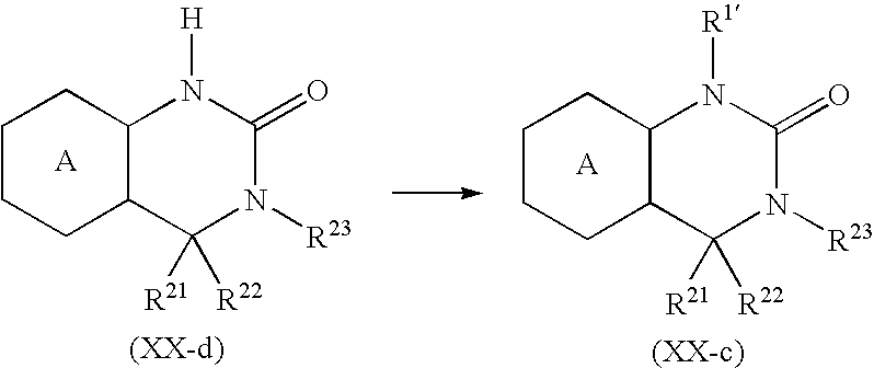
C1CCC2C(C1)N([H])C(=O)N([R23])C2([R21])[R22].C1CCC2C(C1)N([R1])C(=O)N([R23])C2([R21])[R22]
